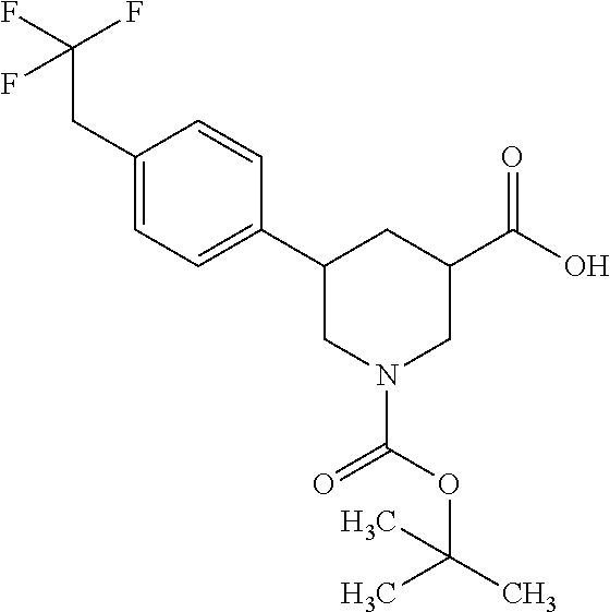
C1(CC(F)(F)F)=CC=C(C2CN(C(=O)OC(C)(C)C)CC(C(=O)O)C2)C=C1
